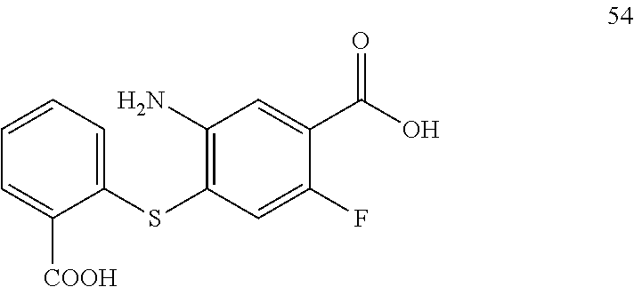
C1=CC=C(SC2=C(N)C=C(C(O)=O)C(F)=C2)C([COOH])=C1
